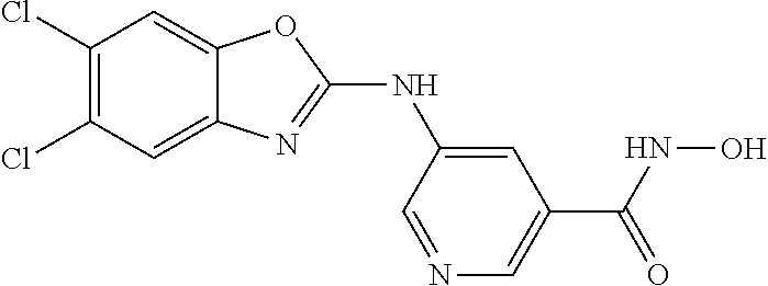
C1(Cl)=C(Cl)C=C2C(=C1)OC(NC1=CC(C(=O)NO)=CN=C1)=N2
